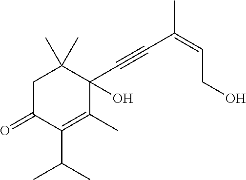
C1C(=O)C(C(C)C)=C(C)C(C#CC(=CCO)C)(O)C1(C)C
